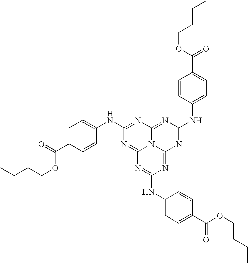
C1(NC2=CC=C(C(=O)OCCCC)C=C2)=NC2=NC(NC3=CC=C(C(OCCCC)=O)C=C3)=NC3=NC(NC4=CC=C(C(=O)OCCCC)C=C4)=NC(=N1)N23
